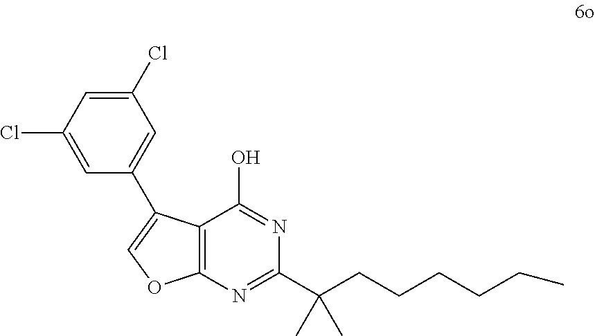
C12=C(N=C(C(CCCCCC)(C)C)N=C1O)OC=C2C1=CC(Cl)=CC(Cl)=C1
